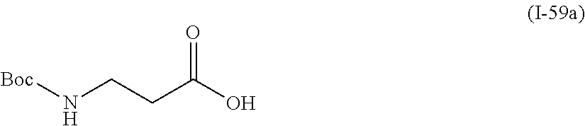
O=C(O)CCN[Boc]
